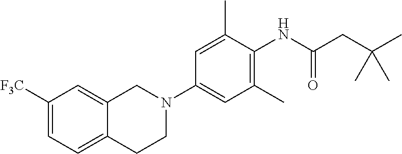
C1=C([F3C])C=C2C(=C1)CCN(C1=CC(C)=C(NC(CC(C)(C)C)=O)C(C)=C1)C2
